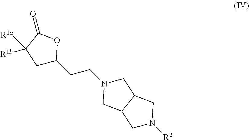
C1C(CCN2CC3C(C2)CN([R2])C3)OC(=O)C1([R1b])[R1a]
